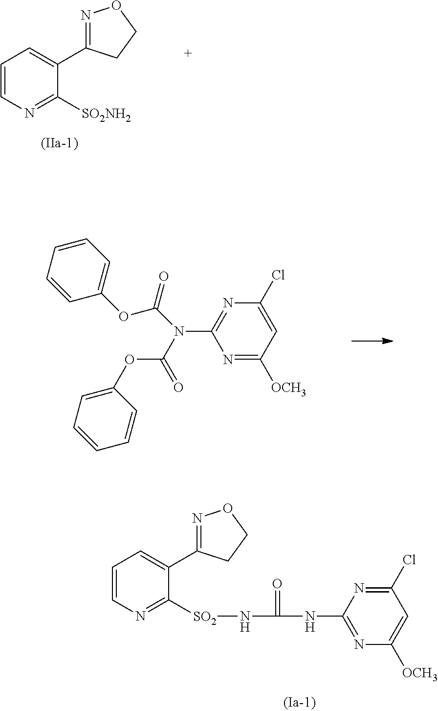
N1=C(C2=CC=CN=C2[SO2NH2])CCO1.N1=C([OCH3])C=C(Cl)N=C1N(C(=O)OC1=CC=CC=C1)C(=O)OC1=CC=CC=C1.C1(Cl)=NC(NC(N[SO2]C2=NC=CC=C2C2=NOCC2)=O)=NC([OCH3])=C1
